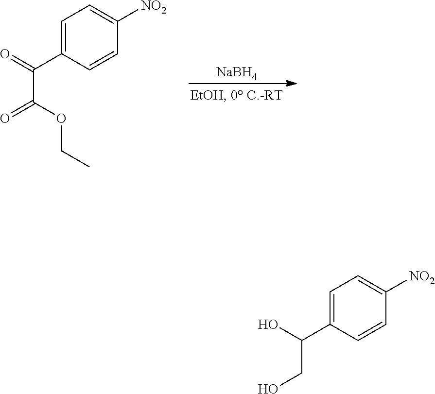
[NaBH4].C1=C(C(=O)C(OCC)=O)C=CC([NO2])=C1.C1=C(C(O)CO)C=CC([NO2])=C1
